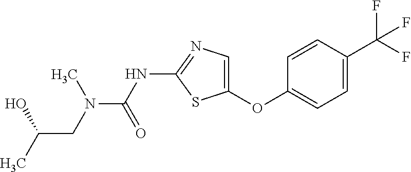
C1=CC(C(F)(F)F)=CC=C1OC1=CN=C(NC(=O)N(CC(C)O)C)S1
